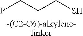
[-(C2-C6)-alkylene-linker].PCCCS
